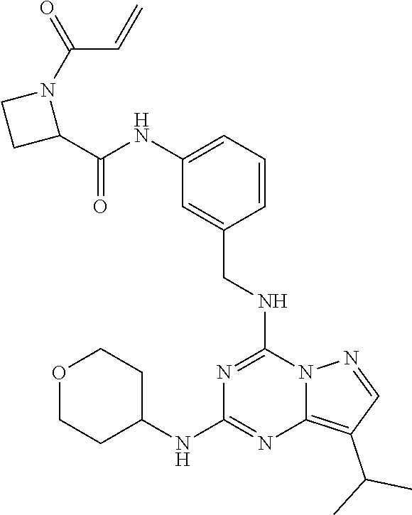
C1(NC(=O)C2N(C(C=C)=O)CC2)=CC=CC(CNC2=NC(NC3CCOCC3)=NC3=C(C(C)C)C=NN23)=C1
